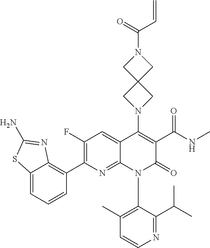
C1=CN=C(C(C)C)C(N2C(=O)C(C(=O)NC)=C(N3CC4(CN(C(C=C)=O)C4)C3)C3=CC(F)=C(C4=C5C(=CC=C4)SC(N)=N5)N=C23)=C1C
